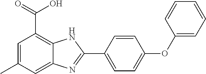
C1=C(C2=NC3=CC(C)=CC(C(=O)O)=C3N2)C=CC(OC2=CC=CC=C2)=C1
